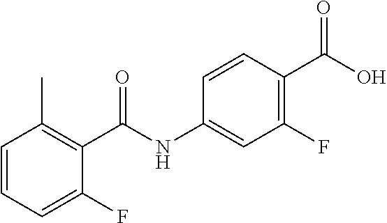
C1=CC=C(F)C(C(NC2=CC(F)=C(C(O)=O)C=C2)=O)=C1C
